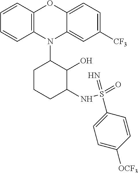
N1(C2CCCC(NS(=O)(=N)C3=CC=C([OCF3])C=C3)C2O)C2=C(C=CC=C2)OC2=CC=C([CF3])C=C12
